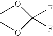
O(C(OC)(F)F)C
